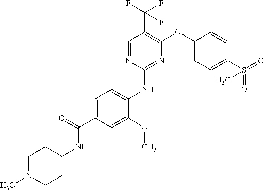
C1=C(C(=O)NC2CCN(C)CC2)C=C(OC)C(NC2=NC(OC3=CC=C(S(=O)(=O)C)C=C3)=C(C(F)(F)F)C=N2)=C1
